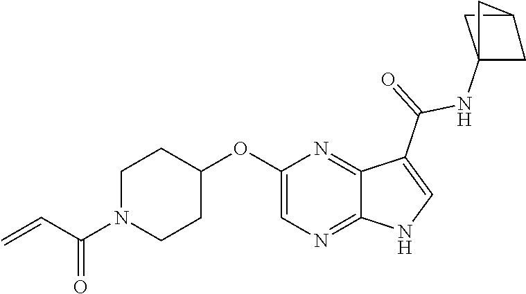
C1N(C(C=C)=O)CCC(OC2=CN=C3C(=N2)C(C(=O)NC24CC(C2)C4)=CN3)C1
